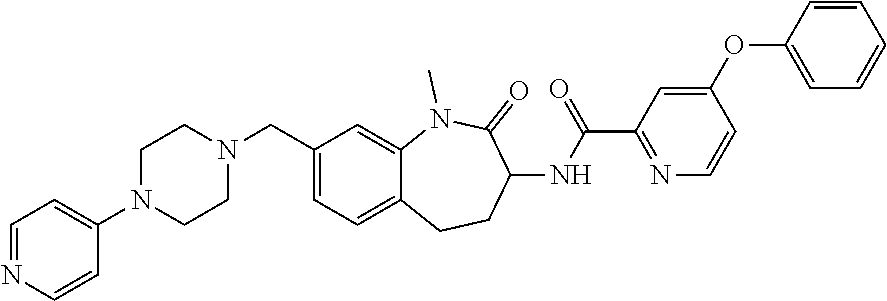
C1=C(CN2CCN(C3=CC=NC=C3)CC2)C=C2C(=C1)CCC(NC(C1=NC=CC(OC3=CC=CC=C3)=C1)=O)C(=O)N2C
